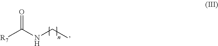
[R7]C(NCC)=O
